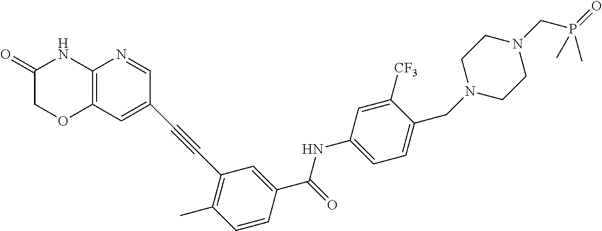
C1(=O)COC2=C(N1)N=CC(C#CC1=C(C)C=CC(C(=O)NC3=CC=C(CN4CCN(CP(=O)(C)C)CC4)C([CF3])=C3)=C1)=C2
